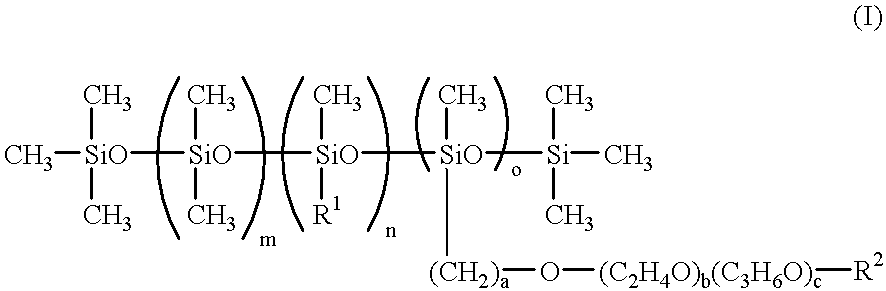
C[SiO](C)([SiO](C)([R1])[SiO](C)([Si](C)(C)C)[(CH2)a]O[(C2H4O)b(C3H6O)c][R2])[SiO](C)(C)C
